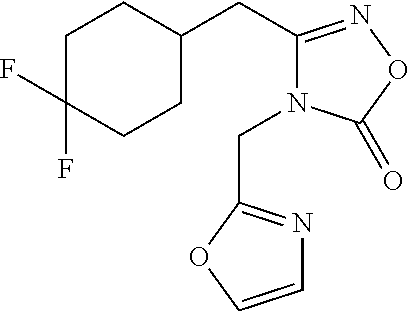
C1C(F)(F)CCC(CC2=NOC(=O)N2CC2=NC=CO2)C1
